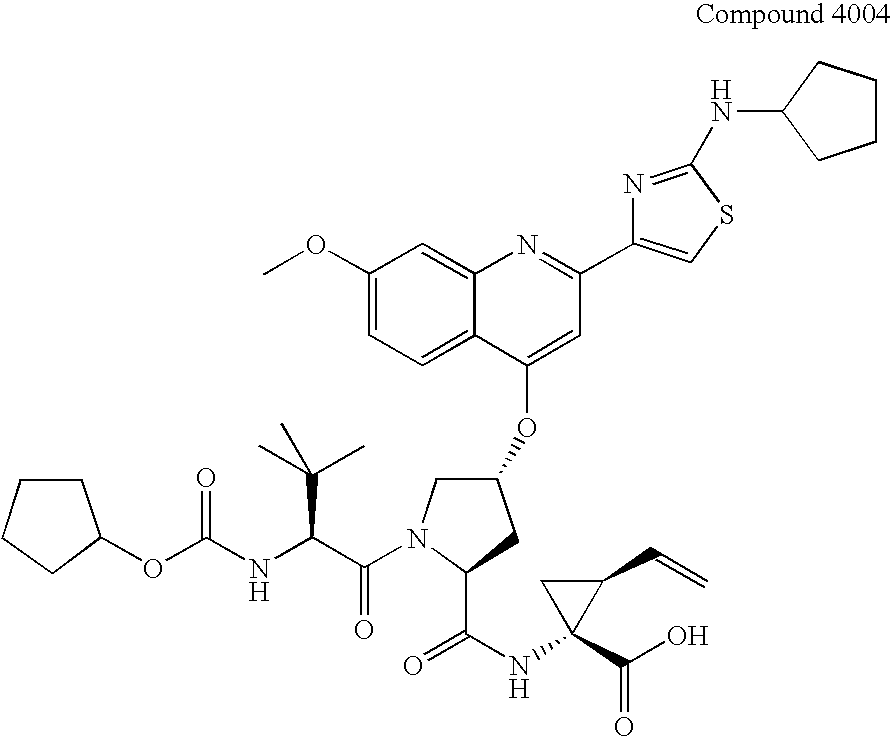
C1(OC)=CC=C2C(=C1)N=C(C1=CSC(NC3CCCC3)=N1)C=C2OC1CN(C(=O)C(C(C)(C)C)NC(OC2CCCC2)=O)C(C(=O)NC2(C(=O)O)C(C=C)C2)C1
